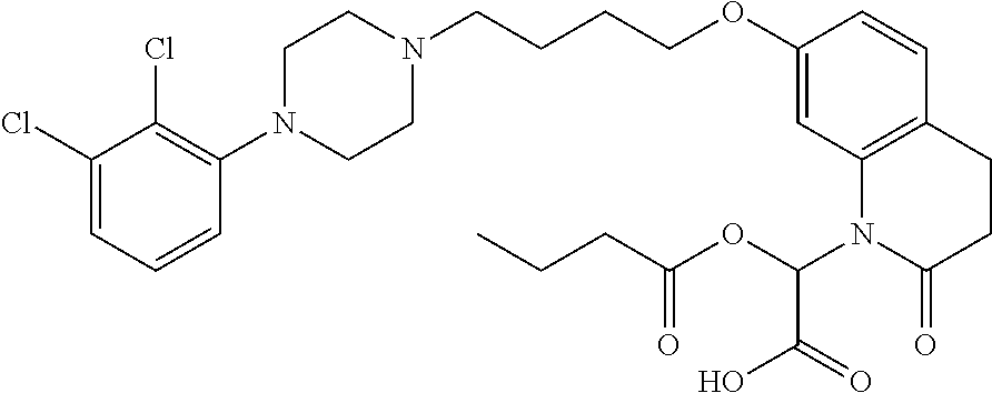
C1(Cl)=CC=CC(N2CCN(CCCCOC3=CC4=C(C=C3)CCC(=O)N4C(OC(CCC)=O)C(=O)O)CC2)=C1Cl
